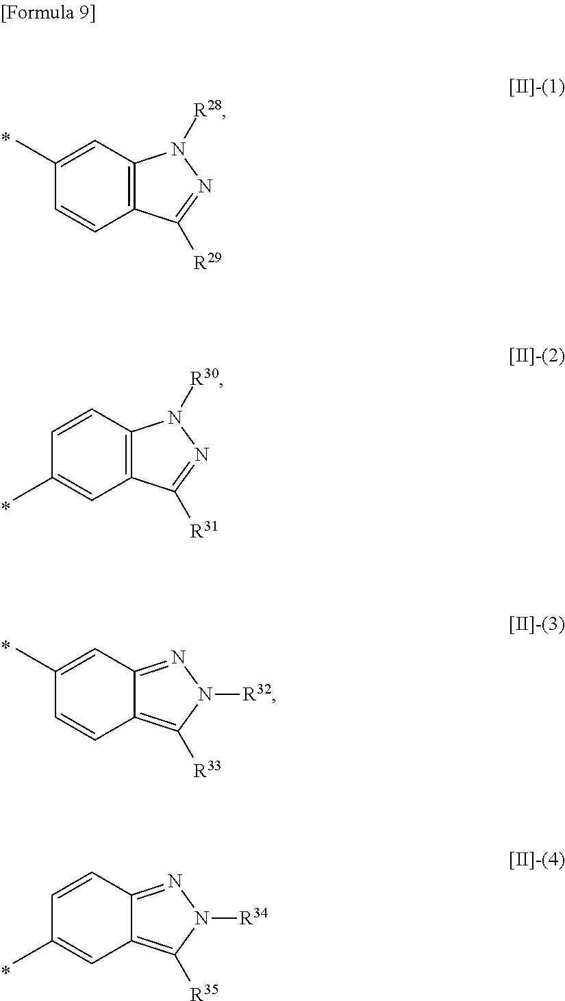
C12=C(C=C(C)C=C1)N([R28])N=C2[R29].C12=C(C=CC(C)=C1)N([R30])N=C2[R31].C12=C([R33])N([R32])N=C1C=C(C)C=C2.C12=C([R35])N([R34])N=C1C=CC(C)=C2
